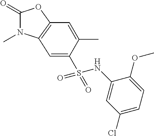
C1(=O)N(C)C2=C(O1)C=C(C)C(S(=O)(NC1=CC(Cl)=CC=C1OC)=O)=C2
